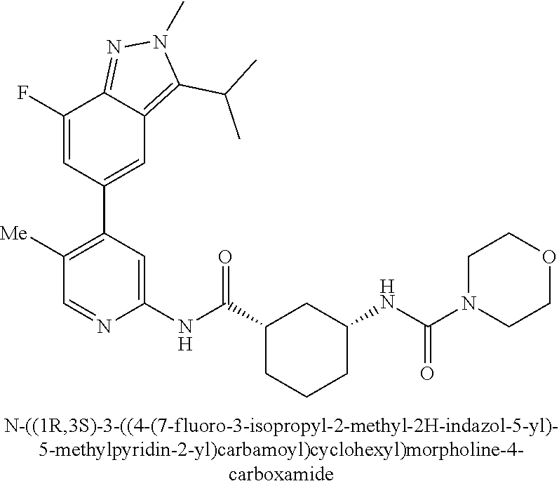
C1(F)=CC(C2=C([Me])C=NC(NC(C3CCCC(NC(=O)N4CCOCC4)C3)=O)=C2)=CC2=C(C(C)C)N(C)N=C12
